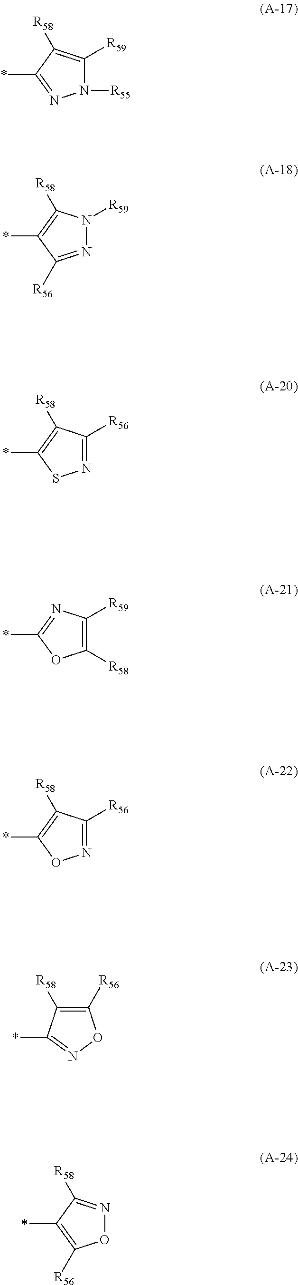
N1([R55])C([R59])=C([R58])C(*)=N1.N1=C([R56])C(*)=C([R58])N1[R59].N1=C([R56])C([R58])=C(*)S1.C1([R58])=C([R59])N=C(*)O1.N1=C([R56])C([R58])=C(*)O1.O1N=C([R58])C(*)=C1[R56].C1([R56])=C([R58])C(*)=NO1
